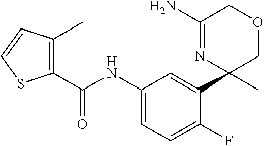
C1(NC(=O)C2=C(C)C=CS2)=CC=C(F)C(C2(C)COCC(N)=N2)=C1
